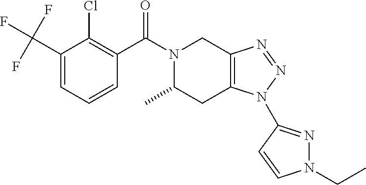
C(C1=CC=CC(C(N2CC3=C(CC2C)N(C2=NN(CC)C=C2)N=N3)=O)=C1Cl)(F)(F)F
